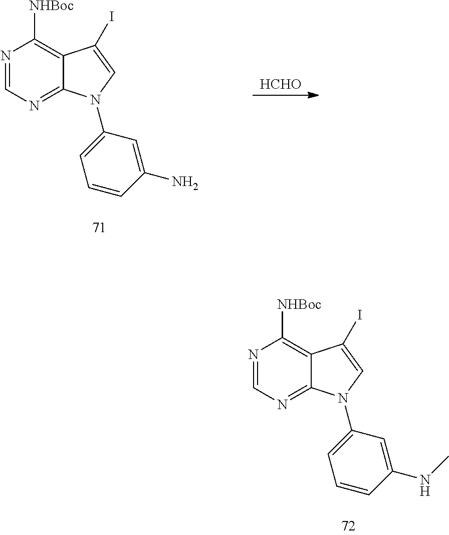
N1=CN=C2C(=C1[NHBoc])C(I)=CN2C1=CC=CC(N)=C1.[HCHO].N1=CN=C2C(=C1[NHBoc])C(I)=CN2C1=CC=CC(NC)=C1
